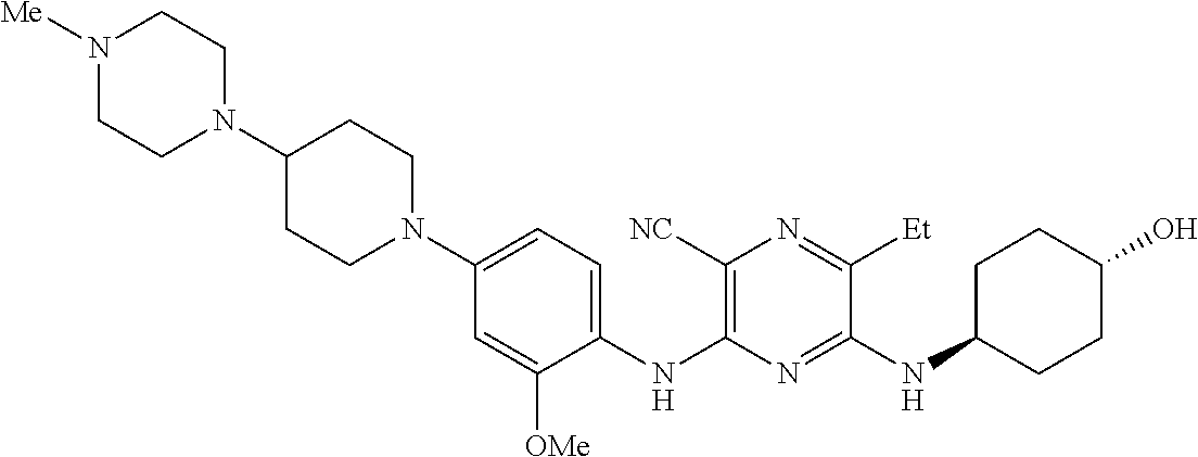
C1(NC2=C([NC])N=C([Et])C(NC3CCC(O)CC3)=N2)=CC=C(N2CCC(N3CCN([Me])CC3)CC2)C=C1[OMe]
